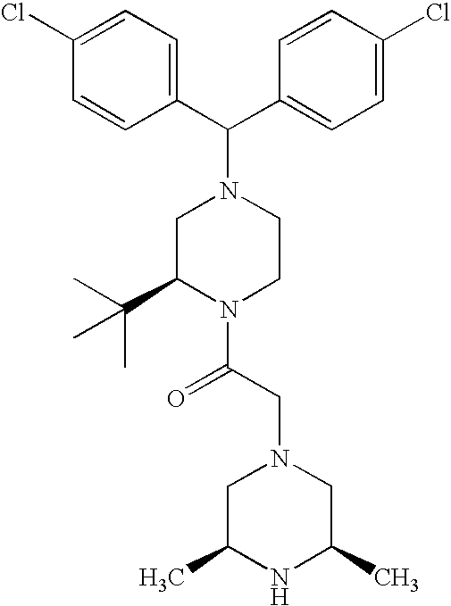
C1=C(Cl)C=CC(C(C2=CC=C(Cl)C=C2)N2CC(C(C)(C)C)N(C(CN3CC(C)NC(C)C3)=O)CC2)=C1
